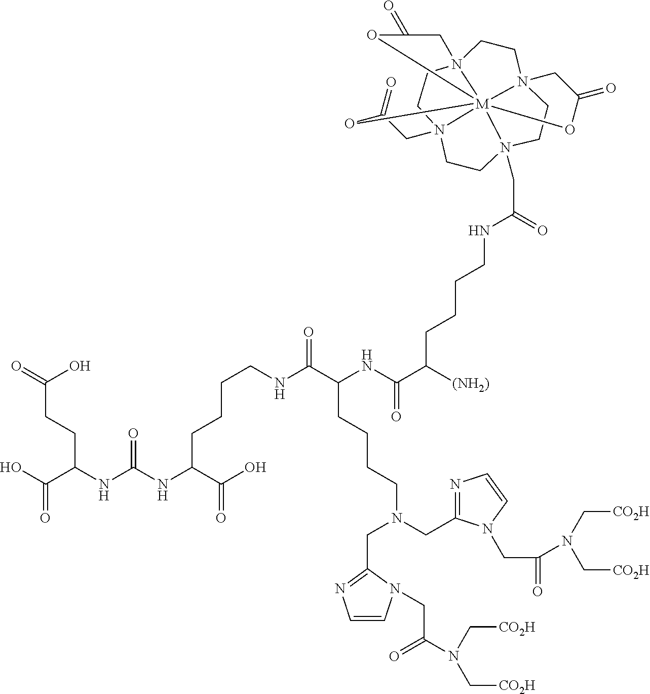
N123CCN45CCN67CCN(CC(NCCCCC(C(NC(C(NCCCCC(NC(NC(C(O)=O)CCC(=O)O)=O)C(O)=O)=O)CCCCN(CC8=NC=CN8CC(=O)N(C[CO2H])C[CO2H])CC8=NC=CN8CC(N(C[CO2H])C[CO2H])=O)=O)[(NH2)])=O)(CC1)[M]264(OC(=O)C7)(OC(=O)C3)OC(=O)C5
